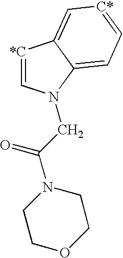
[*C]1=CN(CC(N2CCOCC2)=O)C2=CC=[C*]C=C12
